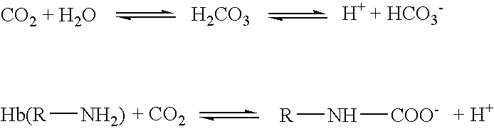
[H2CO3].[Hb(R][NH2)].[R]N[COO-]
